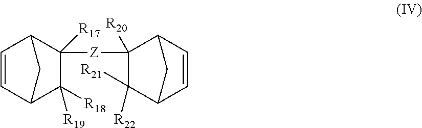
C1=CC2C([R17])([Z]C3([R20])C([R21])([R22])C4C=CC3C4)C([R18])([R19])C1C2
